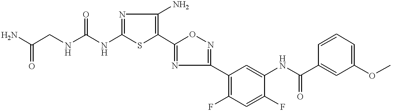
C1(NC(=O)NCC(N)=O)=NC(N)=C(C2=NC(C3=C(F)C=C(F)C(NC(C4=CC(OC)=CC=C4)=O)=C3)=NO2)S1
